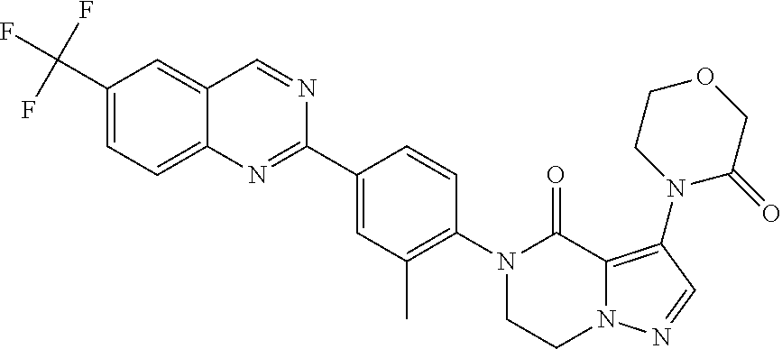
C1(C(F)(F)F)=CC=C2C(=C1)C=NC(C1=CC(C)=C(N3CCN4C(=C(N5C(=O)COCC5)C=N4)C3=O)C=C1)=N2
